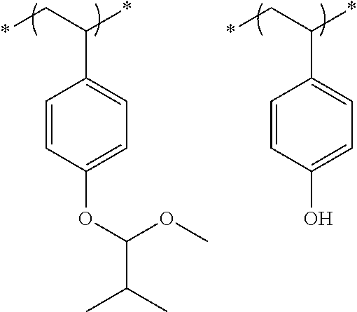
C1(O)=CC=C(C(C*)*)C=C1.CC(C)C(OC1=CC=C(C(C*)*)C=C1)OC
